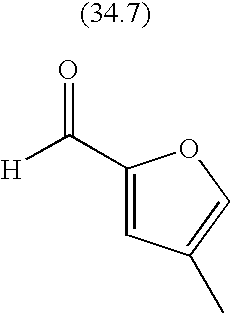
C1(C([H])=O)=CC(C)=CO1
